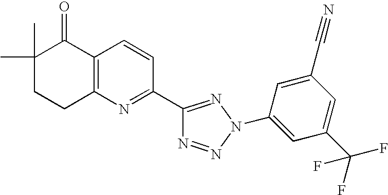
C1(C)(C)CCC2=C(C1=O)C=CC(C1=NN(C3=CC(C(F)(F)F)=CC(C#N)=C3)N=N1)=N2
